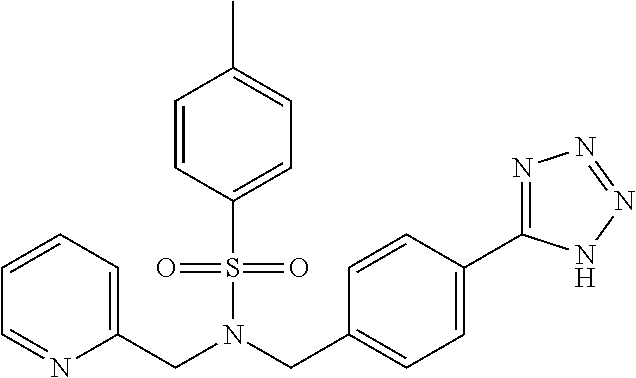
C1=C(S(N(CC2=CC=C(C3=NN=NN3)C=C2)CC2=CC=CC=N2)(=O)=O)C=CC(C)=C1
